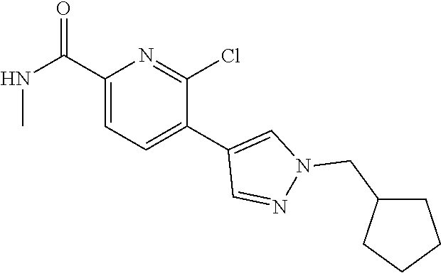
C1(C(NC)=O)=CC=C(C2=CN(CC3CCCC3)N=C2)C(Cl)=N1
